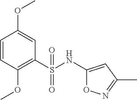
C1=CC(OC)=C(S(NC2=CC(C)=NO2)(=O)=O)C=C1OC
